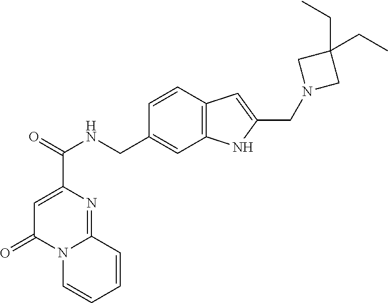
C1=C(C(=O)NCC2=CC3=C(C=C2)C=C(CN2CC(CC)(CC)C2)N3)N=C2N(C1=O)C=CC=C2
